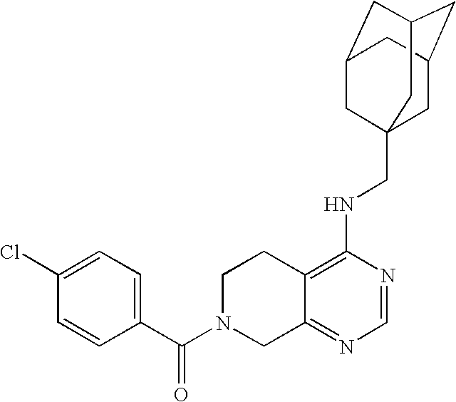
C12=C(NCC34CC5CC(CC(C3)C5)C4)N=CN=C1CN(C(C1=CC=C(Cl)C=C1)=O)CC2
